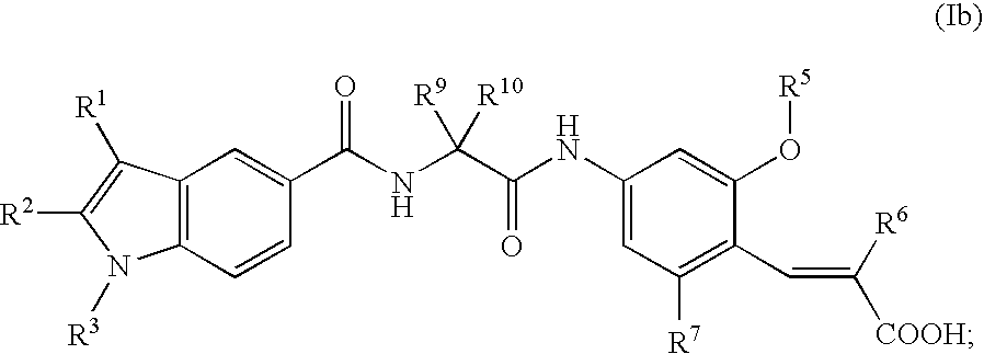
C12=C(C=CC(C(NC(C(NC3=CC([R7])=C(C=C([COOH])[R6])C(O[R5])=C3)=O)([R9])[R10])=O)=C1)N([R3])C([R2])=C2[R1]
